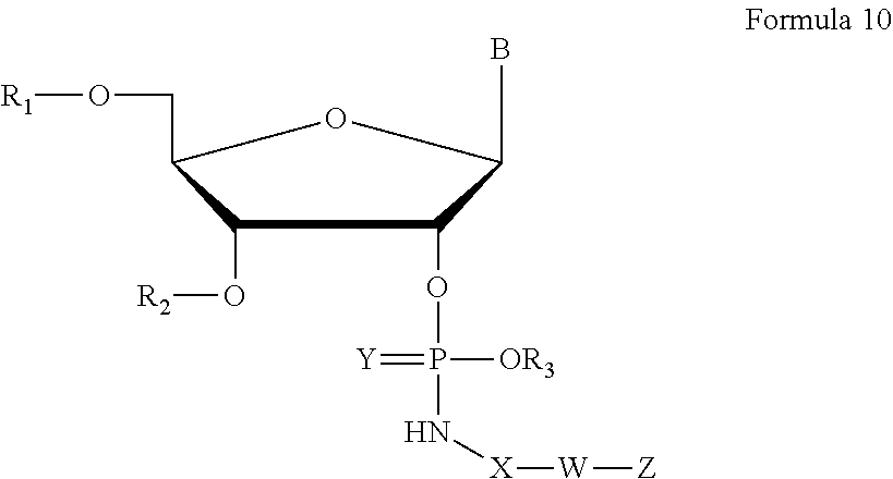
C1(O[R2])C(CO[R1])OC(B)C1OP(=[Y])([OR3])N[X][W][Z]
